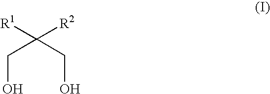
C(O)C(CO)([R1])[R2]
